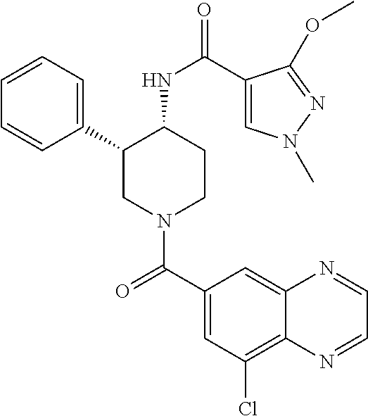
C1=CC=C(C2CN(C(C3=CC(Cl)=C4C(=C3)N=CC=N4)=O)CCC2NC(=O)C2=CN(C)N=C2OC)C=C1
